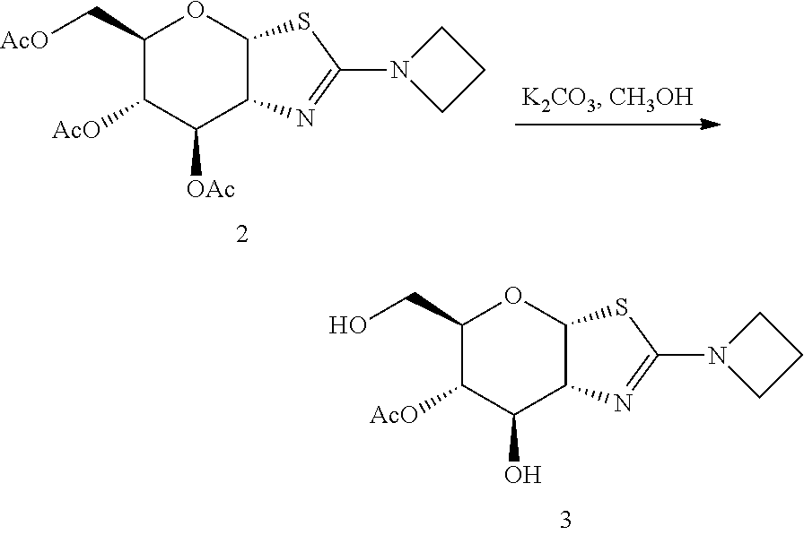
C1(C[AcO])C([AcO])C([OAc])C2C(O1)SC(N1CCC1)=N2.C1(CO)C([AcO])C(O)C2C(O1)SC(N1CCC1)=N2
